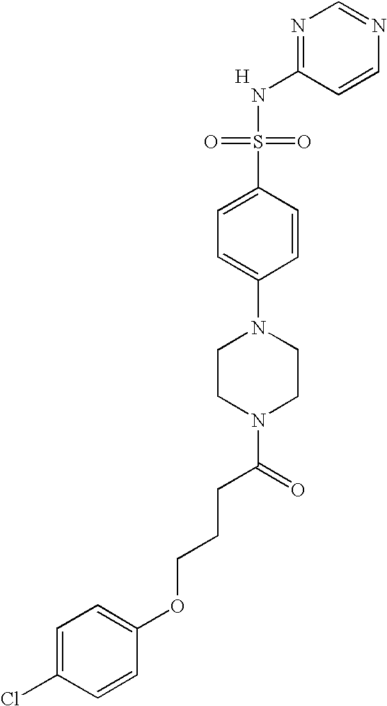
[H].C1=CN=CN=C1NS(=O)(=O)C1=CC=C(N2CCN(C(CCCOC3=CC=C(Cl)C=C3)=O)CC2)C=C1
